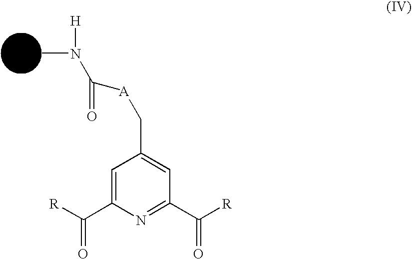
CN([H])C([A]CC1=CC(C([R])=O)=NC(C([R])=O)=C1)=O
